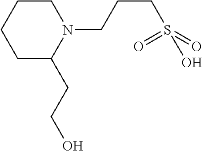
C1CCCC(CCO)N1CCCS(O)(=O)=O
